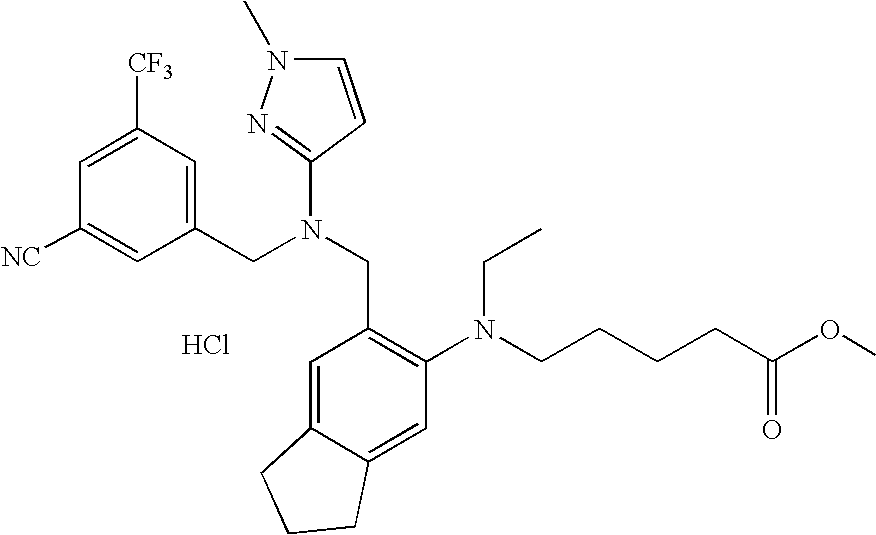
C1=C([CF3])C=C(CN(CC2=C(N(CCCCC(OC)=O)CC)C=C3C(=C2)CCC3)C2=NN(C)C=C2)C=C1[NC].Cl
